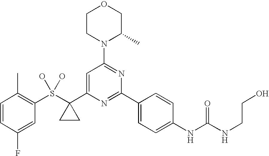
C1=CC(F)=CC(S(C2(C3=CC(N4C(C)COCC4)=NC(C4=CC=C(NC(NCCO)=O)C=C4)=N3)CC2)(O)O)=C1C
